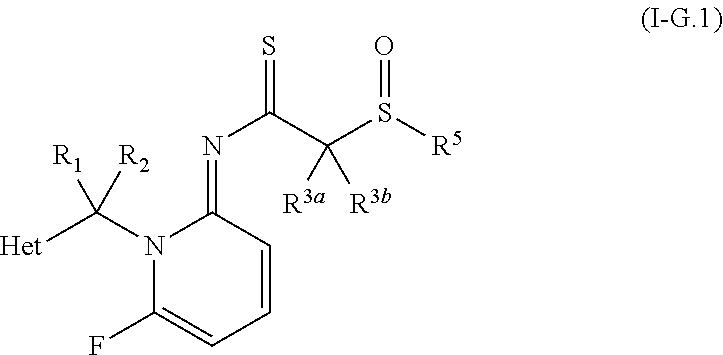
N1(C([Het])([R2])[R1])C(F)=CC=CC1=NC(=S)C(S([R5])=O)([R3a])[R3b]
